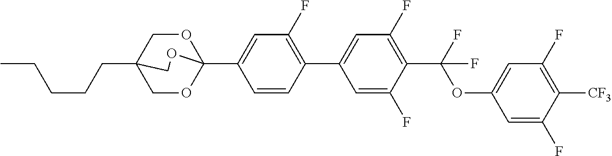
C(CCC12COC(C3=CC(F)=C(C4=CC(F)=C(C(OC5=CC(F)=C([CF3])C(F)=C5)(F)F)C(F)=C4)C=C3)(OC1)OC2)CC
